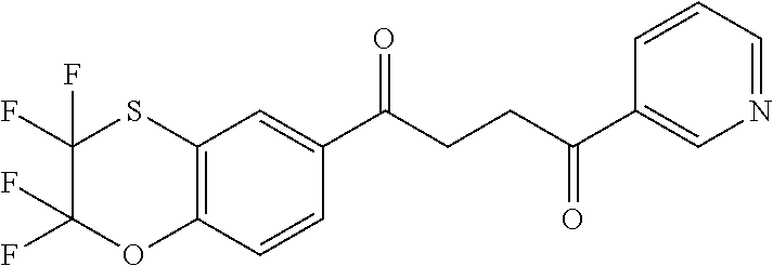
C12=C(C=CC(C(CCC(C3=CN=CC=C3)=O)=O)=C1)OC(F)(F)C(F)(F)S2
